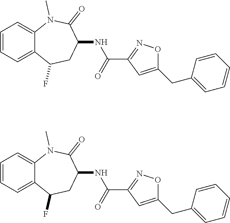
C1=CC=C2C(=C1)N(C)C(=O)C(NC(C1=NOC(CC3=CC=CC=C3)=C1)=O)CC2F.C1=CC=C2C(=C1)N(C)C(=O)C(NC(C1=NOC(CC3=CC=CC=C3)=C1)=O)CC2F
